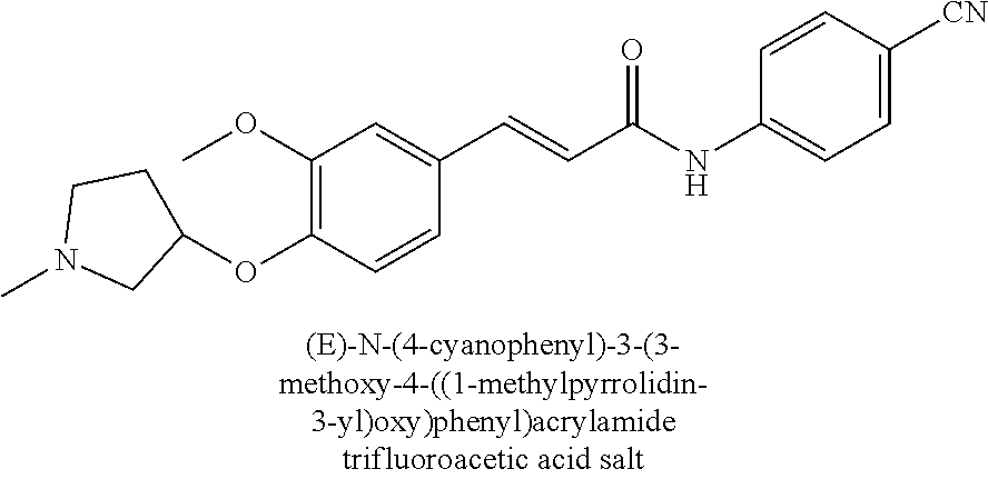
C1(OC)=C(OC2CCN(C)C2)C=CC(C=CC(NC2=CC=C([CN])C=C2)=O)=C1
